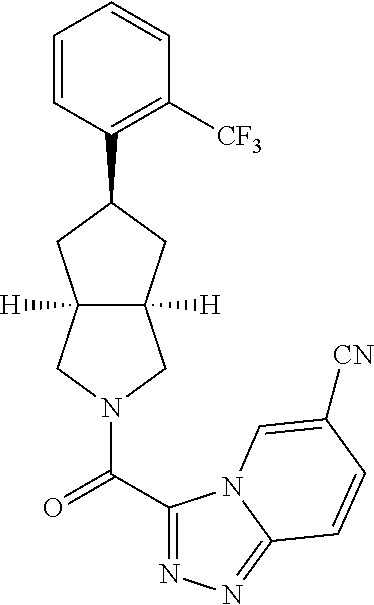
C1=CC(C2CC3([H])C([H])(CN(C(C4=NN=C5N4C=C([CN])C=C5)=O)C3)C2)=C([CF3])C=C1
